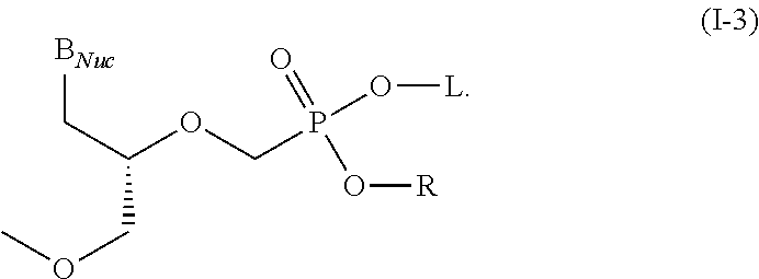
[BNuc]CC(COC)OCP(O[L])(=O)O[R]
